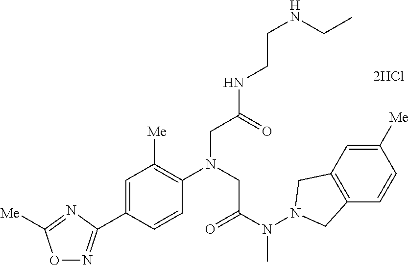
N1=C(C2=CC([Me])=C(N(CC(N(N3CC4=C(C3)C=C([Me])C=C4)C)=O)CC(NCCNCC)=O)C=C2)N=C([Me])O1
